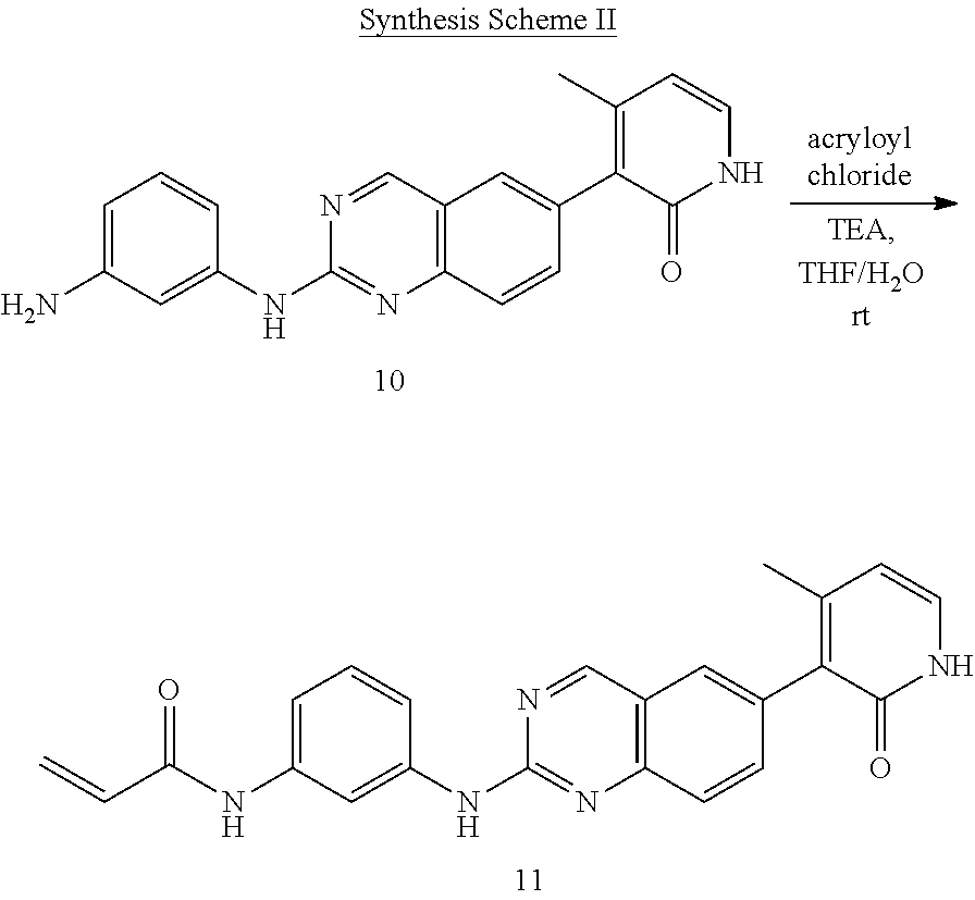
C12=C(C=NC(NC3=CC(N)=CC=C3)=N1)C=C(C1=C(C)C=CNC1=O)C=C2.C12=C(C=NC(NC3=CC(NC(C=C)=O)=CC=C3)=N1)C=C(C1=C(C)C=CNC1=O)C=C2
